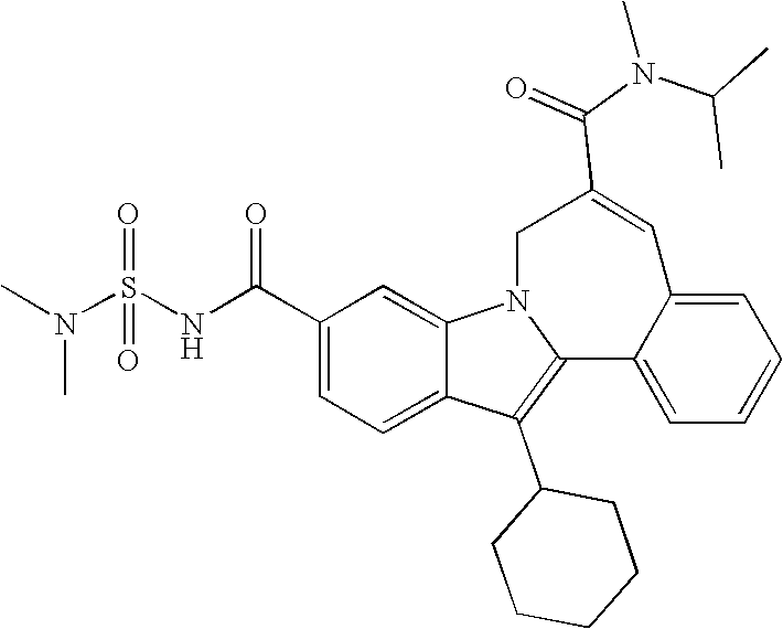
C1(C(NS(N(C)C)(=O)=O)=O)=CC=C2C(=C1)N1C(=C2C2CCCCC2)C2=CC=CC=C2C=C(C(=O)N(C)C(C)C)C1
